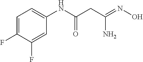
C1=C(F)C(F)=CC(NC(CC(=NO)N)=O)=C1
